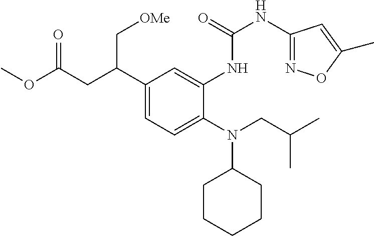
C1(C(C[OMe])CC(OC)=O)=CC=C(N(CC(C)C)C2CCCCC2)C(NC(NC2=NOC(C)=C2)=O)=C1
